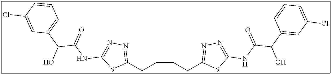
C1(CCCCC2=NN=C(NC(C(C3=CC(Cl)=CC=C3)O)=O)S2)=NN=C(NC(C(O)C2=CC=CC(Cl)=C2)=O)S1
